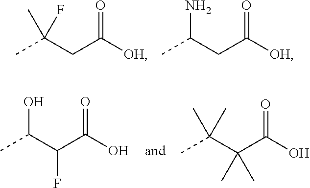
CC(CC([OH])=O)(F)C.CC(CC([OH])=O)N.CC(C(C(O)=O)F)O.CC(C(C(O)=O)(C)C)(C)C
